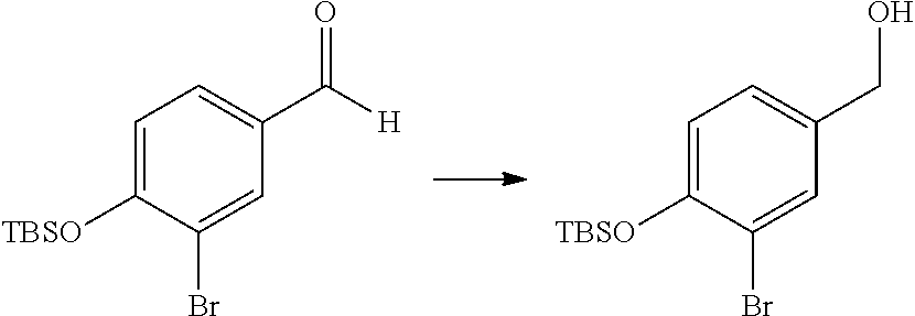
C1=C([TBSO])C(Br)=CC(CO)=C1.C1=C([TBSO])C(Br)=CC(C([H])=O)=C1
